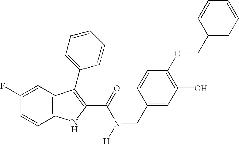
C1(F)=CC2=C(C=C1)NC(C(=O)N([H])CC1=CC(O)=C(OCC3=CC=CC=C3)C=C1)=C2C1=CC=CC=C1
